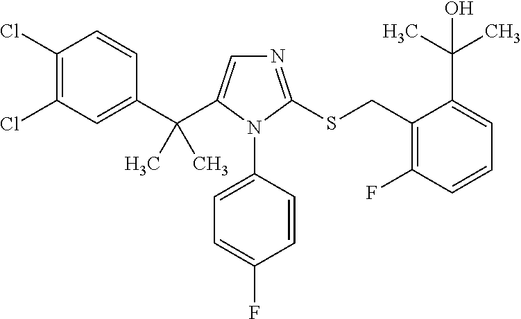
C1(C(C2=CN=C(SCC3=C(F)C=CC=C3C(C)(C)O)N2C2=CC=C(F)C=C2)(C)C)=CC(Cl)=C(Cl)C=C1
